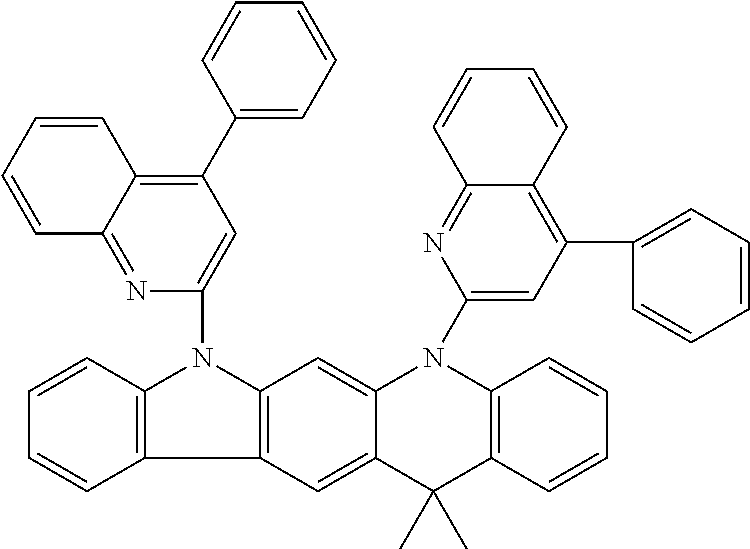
C12=C(C3=C(N1C1=CC(C4=CC=CC=C4)=C4C(=N1)C=CC=C4)C=C1C(=C3)C(C)(C)C3=C(N1C1=CC(C4=CC=CC=C4)=C4C(=N1)C=CC=C4)C=CC=C3)C=CC=C2
